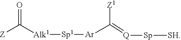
C([Z])(=O)[Alk1][Sp1][Ar]C([Z1])=[Q][Sp][SH]
